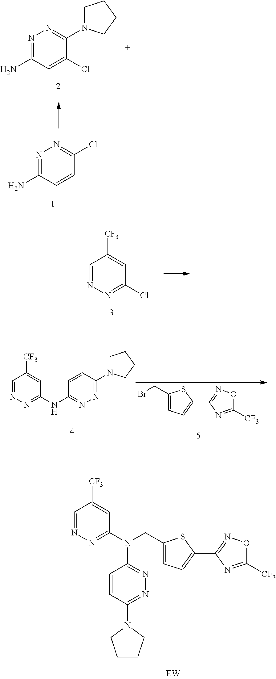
NC1=NN=C(Cl)C=C1.N1=C(N)C=C(Cl)C(N2CCCC2)=N1.C1=NN=C(Cl)C=C1[CF3].BrCC1=CC=C(C2=NOC([CF3])=N2)S1.C1=NN=C(NC2=NN=C(N3CCCC3)C=C2)C=C1[CF3].C1=NN=C(N(CC2=CC=C(C3=NOC([CF3])=N3)S2)C2=NN=C(N3CCCC3)C=C2)C=C1[CF3]
